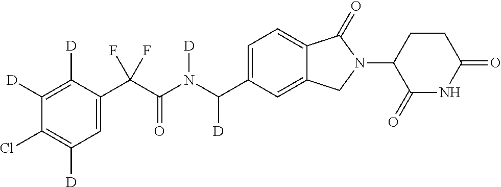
C1([D])=C([D])C(C(C(N(C(C2=CC=C3C(=C2)CN(C2C(=O)NC(=O)CC2)C3=O)[D])[D])=O)(F)F)=CC([D])=C1Cl
